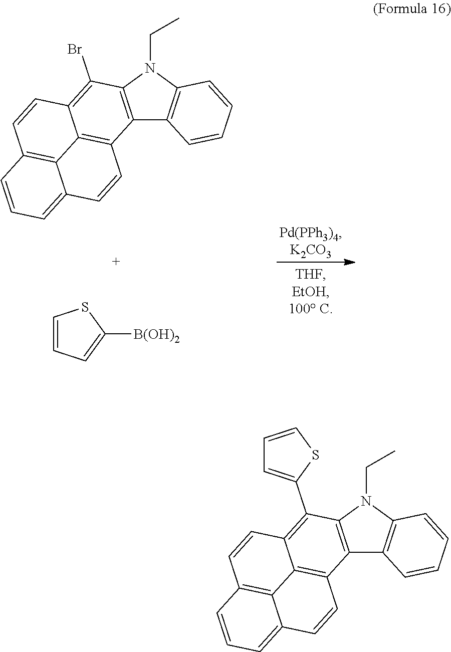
C12=C(N(CC)C3=C1C=CC=C3)C(Br)=C1C3=C2C=CC2=CC=CC(=C32)C=C1.C1([B(OH)2])=CC=CS1.C12=C(N(CC)C3=C1C=CC=C3)C(C1=CC=CS1)=C1C3=C2C=CC2=CC=CC(=C32)C=C1
